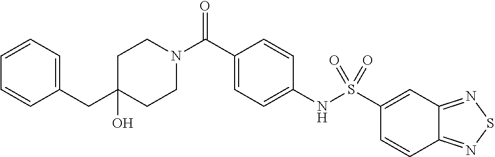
C1(O)(CC2=CC=CC=C2)CCN(C(C2=CC=C(NS(C3=CC4=NSN=C4C=C3)(=O)=O)C=C2)=O)CC1
